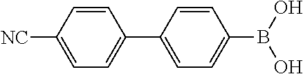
C1=C([NC])C=CC(C2=CC=C(B(O)O)C=C2)=C1
